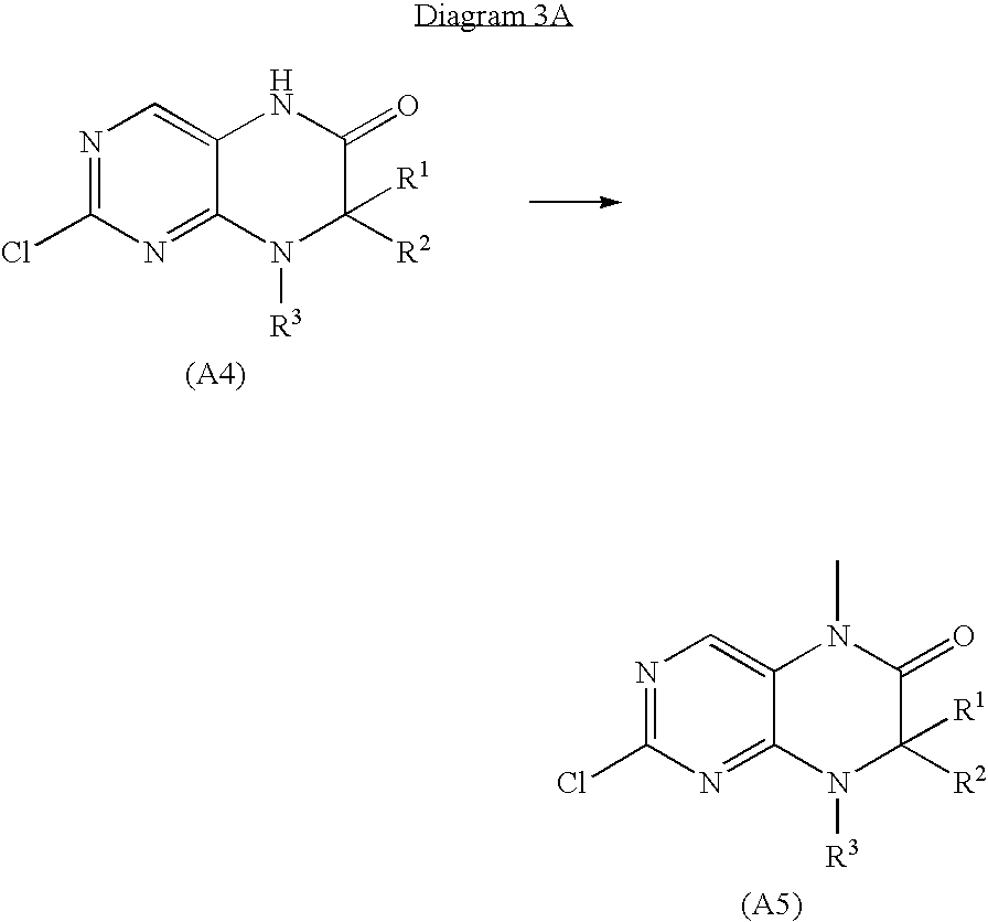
N1=C(Cl)N=C2C(=C1)N(C)C(=O)C([R1])([R2])N2[R3].N1=C(Cl)N=C2C(=C1)NC(=O)C([R1])([R2])N2[R3]
